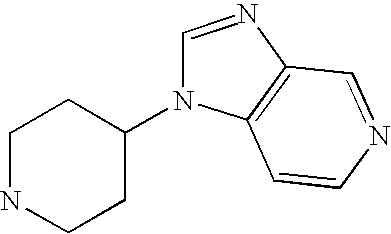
C1NCCC(N2C=NC3=C2C=CN=C3)C1
